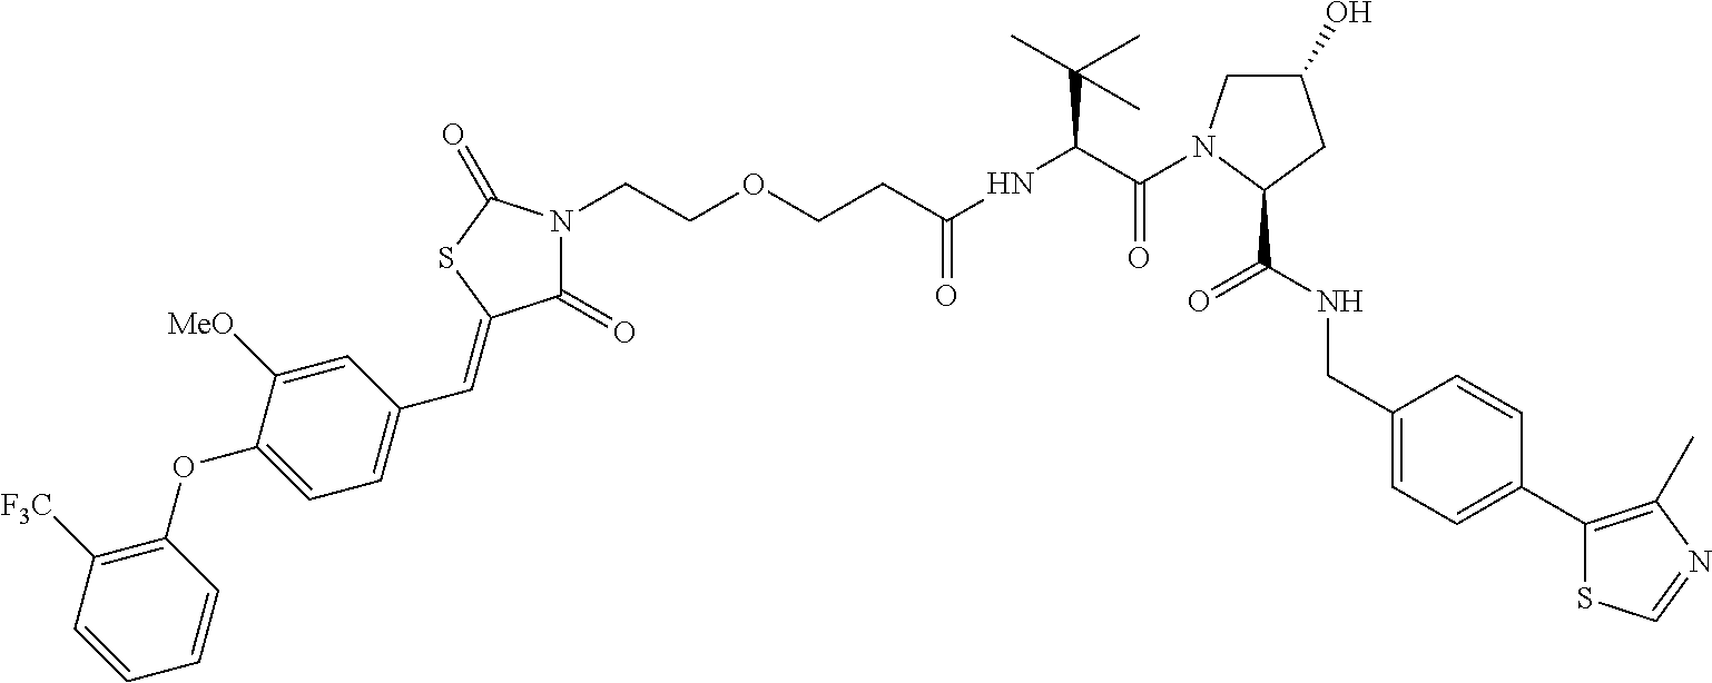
C(C(=O)N1CC(O)CC1C(=O)NCC1=CC=C(C2=C(C)N=CS2)C=C1)(C(C)(C)C)NC(=O)CCOCCN1C(=O)C(=CC2=CC=C(OC3=C([F3C])C=CC=C3)C([MeO])=C2)SC1=O
